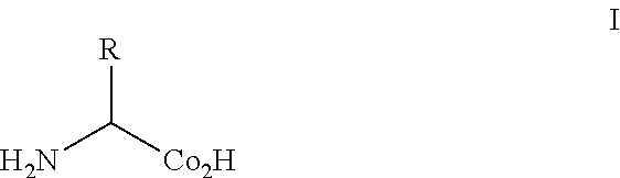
NC([Co2H])[R]
